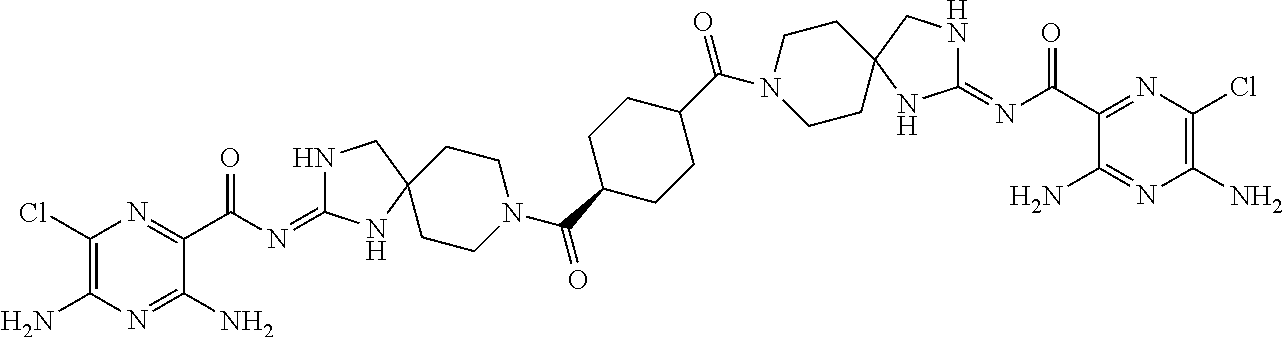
C1(Cl)=C(N)N=C(N)C(C(=O)N=C2NCC3(N2)CCN(C(=O)C2CCC(C(=O)N4CCC5(CC4)CNC(=NC(C4=NC(Cl)=C(N)N=C4N)=O)N5)CC2)CC3)=N1
